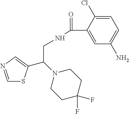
C1=NC=C(C(N2CCC(F)(F)CC2)CNC(=O)C2=CC(N)=CC=C2Cl)S1
